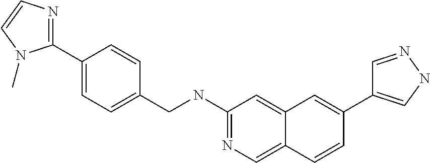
C1=CC2=CN=C(NCC3=CC=C(C4=NC=CN4C)C=C3)C=C2C=C1C1=CNN=C1
